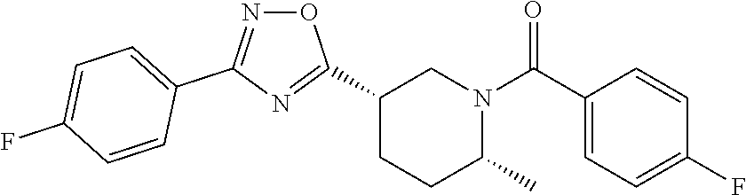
C1(C2=NC(C3=CC=C(F)C=C3)=NO2)CCC(C)N(C(C2=CC=C(F)C=C2)=O)C1
